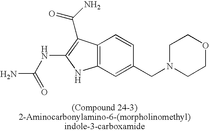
C12=C(C=C(CN3CCOCC3)C=C1)NC(NC(N)=O)=C2C(=O)N
